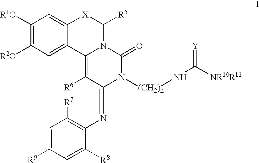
C1([R1O])=C([R2O])C=C2C(=C1)[X]C([R5])N1C2=C([R6])C(=NC2=C([R7])C=C([R9])C=C2[R8])N([(CH2)n]NC([NR10R11])=[Y])C1=O
